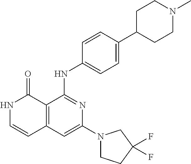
C1=CC(NC2=NC(N3CCC(F)(F)C3)=CC3=C2C(=O)NC=C3)=CC=C1C1CCN(C)CC1
